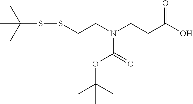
C(SSCCN(CCC(O)=O)C(=O)OC(C)(C)C)(C)(C)C
